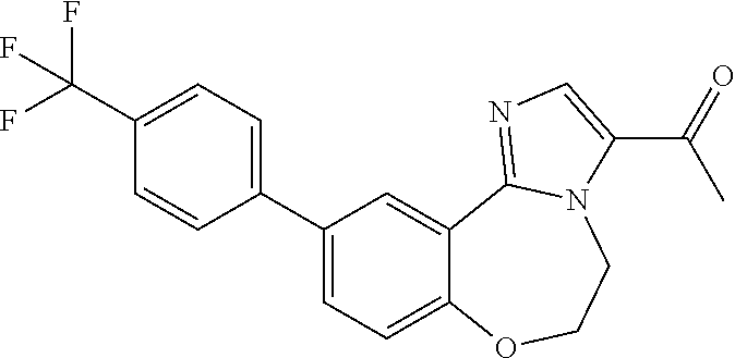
C1=CC(C2=CC=C3C(=C2)C2=NC=C(C(C)=O)N2CCO3)=CC=C1C(F)(F)F
